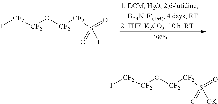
I[CF2][CF2]O[CF2][CF2]S(=O)(=O)F.I[CF2][CF2]O[CF2][CF2]S(=O)(=O)[OK]
